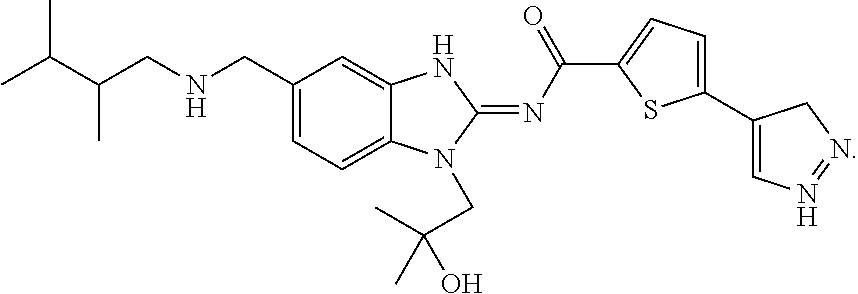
C1(CNCC(C(C)C)C)=CC=C2C(=C1)NC(=NC(C1=CC=C(C3=CN=NC3)S1)=O)N2CC(C)(C)O
